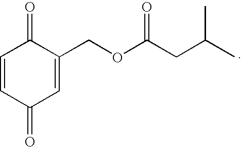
C1=CC(=O)C=C(COC(CC(C)C)=O)C1=O
